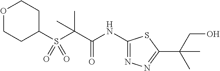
C1CC(S(C(C(NC2=NN=C(C(CO)(C)C)S2)=O)(C)C)(=O)=O)CCO1
